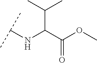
C(C(C(OC)=O)NC(C)C)(C)C
